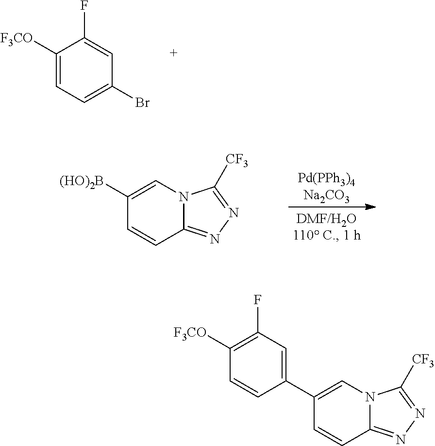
C1([F3CO])=CC=C(Br)C=C1F.C1([(HO)2B])=CN2C(=NN=C2[CF3])C=C1.C1([F3CO])=C(F)C=C(C2=CN3C(=NN=C3[CF3])C=C2)C=C1
